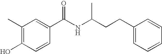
C1(CCC(NC(=O)C2=CC(C)=C(O)C=C2)C)=CC=CC=C1
